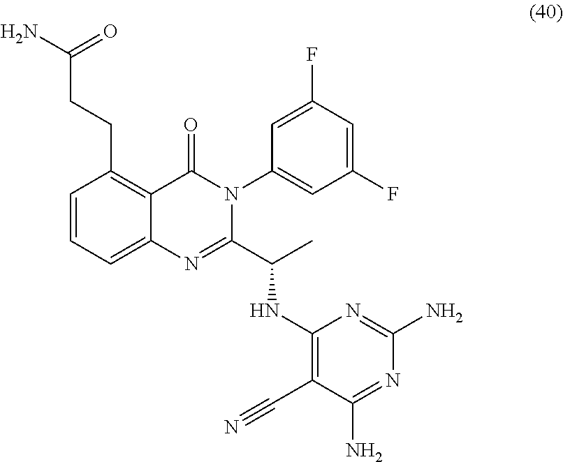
C1=CC=C2C(=C1CCC(N)=O)C(=O)N(C1=CC(F)=CC(F)=C1)C(C(C)NC1=C(C#N)C(N)=NC(N)=N1)=N2
